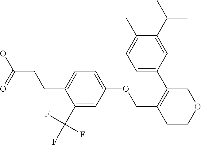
C1=C(C)C(C(C)C)=CC(C2=C(COC3=CC=C(CCC(=O)O)C(C(F)(F)F)=C3)CCOC2)=C1
